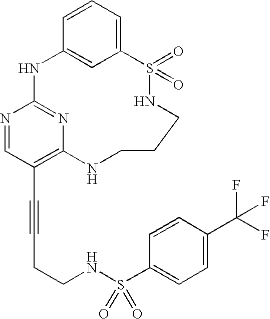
C1=CC=C2C=C1NC1=NC(=C(C#CCCNS(C3=CC=C(C(F)(F)F)C=C3)(=O)=O)C=N1)NCCCNS2(=O)=O
